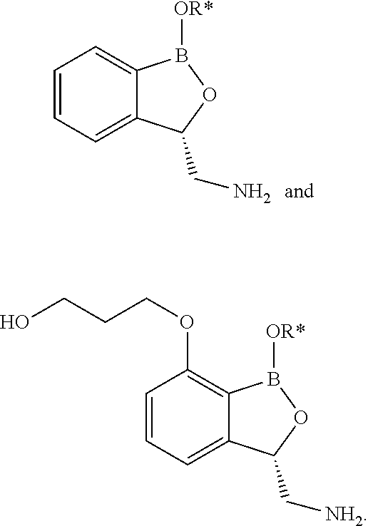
C1=CC=C2C(=C1)B([OR*])OC2CN.C1=CC=C2C(=C1OCCCO)B([OR*])OC2C[NH2]
